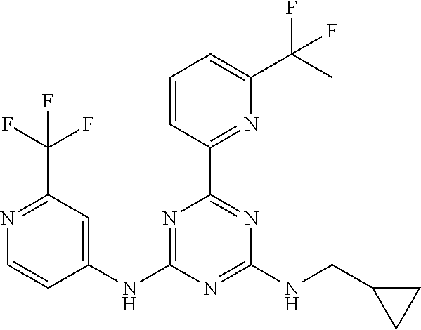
N1=C(C(F)(F)F)C=C(NC2=NC(C3=NC(C(C)(F)F)=CC=C3)=NC(NCC3CC3)=N2)C=C1
